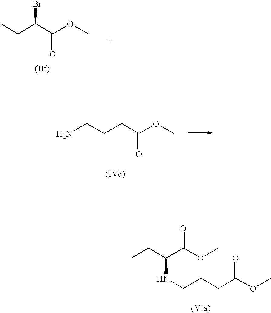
CCC(C(OC)=O)NCCCC(=O)OC.C(C(OC)=O)(CC)Br.NCCCC(OC)=O
